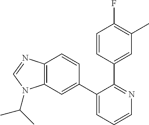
C12=C(C=C(C3=CC=CN=C3C3=CC(C)=C(F)C=C3)C=C1)N(C(C)C)C=N2
